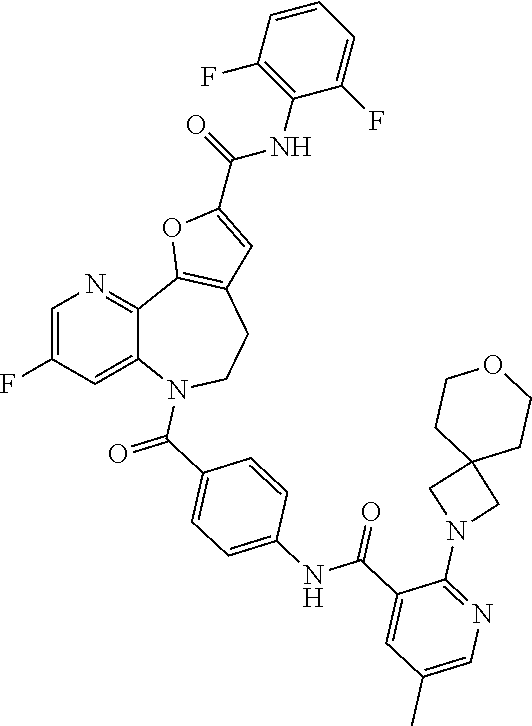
C1=C(F)C=C2C(=N1)C1=C(CCN2C(C2=CC=C(NC(C3=CC(C)=CN=C3N3CC4(C3)CCOCC4)=O)C=C2)=O)C=C(C(NC2=C(F)C=CC=C2F)=O)O1
